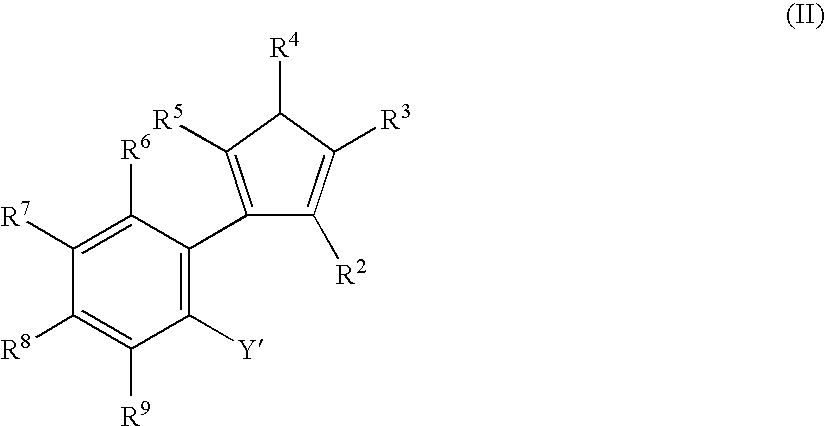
C1([R7])=C([R6])C(C2=C([R5])C([R4])C([R3])=C2[R2])=C([Y])C([R9])=C1[R8]
